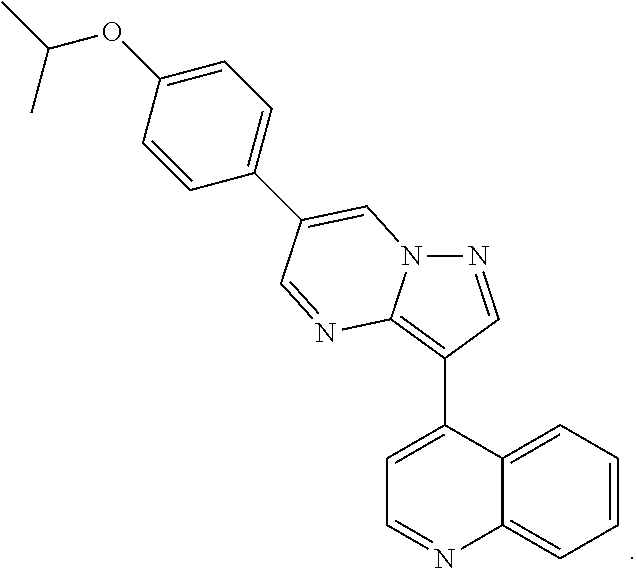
C1=CC=C2C(=C1)N=CC=C2C1=C2N(N=C1)C=C(C1=CC=C(OC(C)C)C=C1)C=N2
